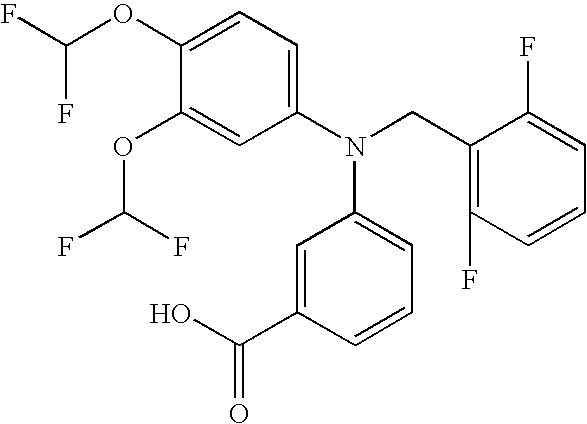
C1(OC(F)F)=CC=C(N(CC2=C(F)C=CC=C2F)C2=CC=CC(C(=O)O)=C2)C=C1OC(F)F
